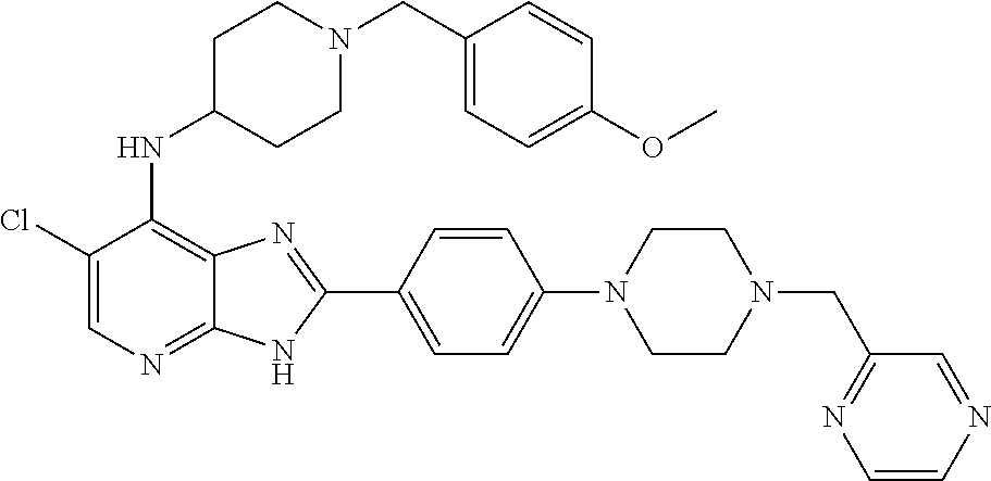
C1(Cl)=CN=C2C(=C1NC1CCN(CC3=CC=C(OC)C=C3)CC1)N=C(C1=CC=C(N3CCN(CC4=NC=CN=C4)CC3)C=C1)N2
